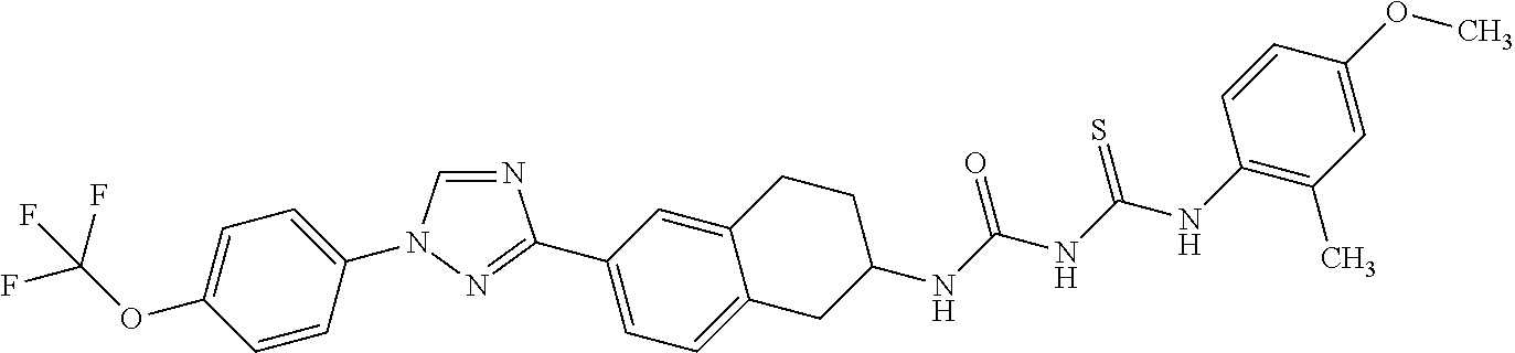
C1=CC(N2C=NC(C3=CC=C4C(=C3)CCC(NC(NC(NC3=C(C)C=C(OC)C=C3)=S)=O)C4)=N2)=CC=C1OC(F)(F)F
